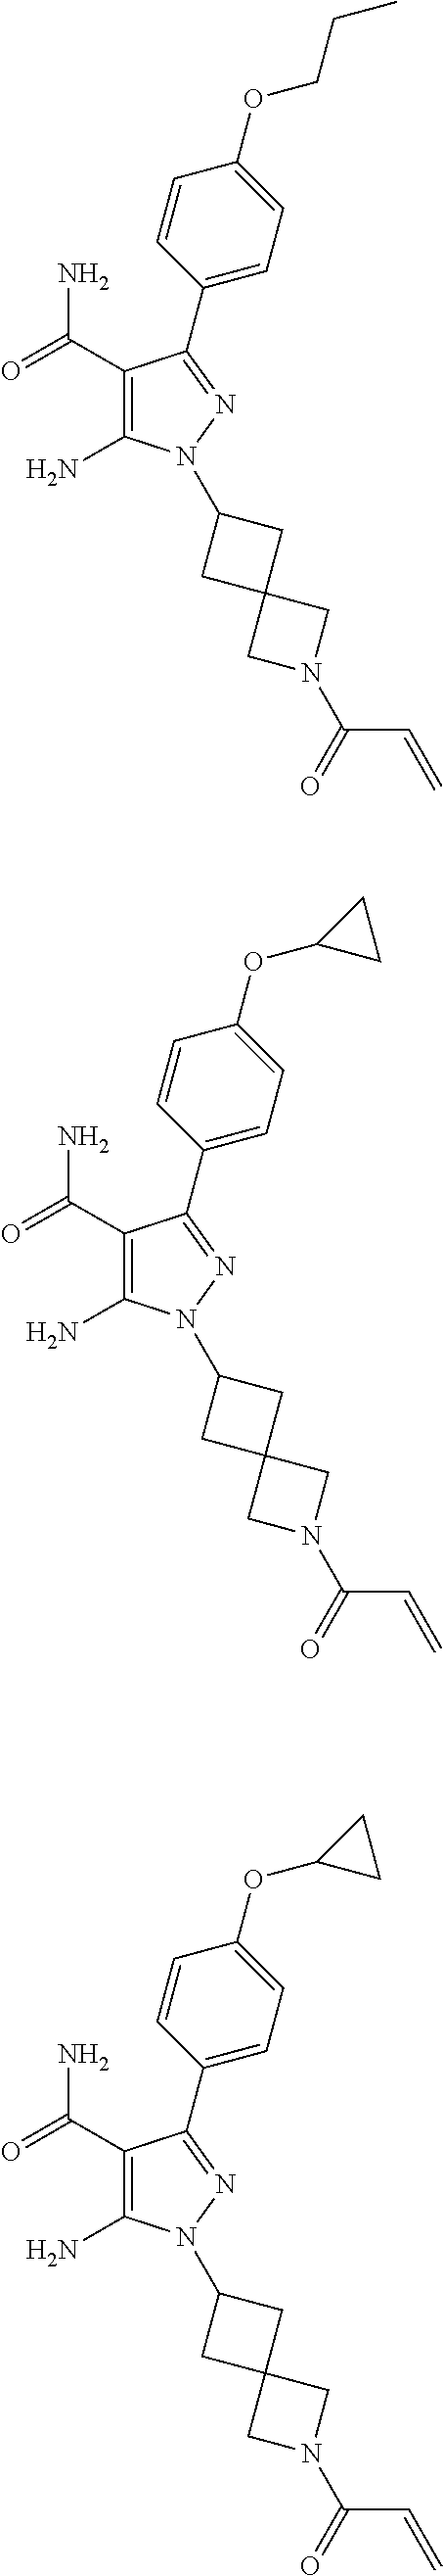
C1=CC(OCCC)=CC=C1C1=NN(C2CC3(CN(C(=O)C=C)C3)C2)C(N)=C1C(=O)N.C1=CC(OC2CC2)=CC=C1C1=NN(C2CC3(CN(C(=O)C=C)C3)C2)C(N)=C1C(=O)N.C1=CC(OC2CC2)=CC=C1C1=NN(C2CC3(CN(C(=O)C=C)C3)C2)C(N)=C1C(=O)N
